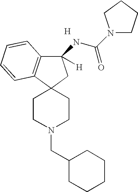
C1CN(CC2CCCCC2)CCC12C1=C(C(NC(N3CCCC3)=O)([H])C2)C=CC=C1.[H]
